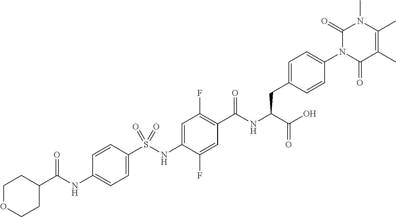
C1=C(S(NC2=CC(F)=C(C(NC(C(O)=O)CC3=CC=C(N4C(=O)C(C)=C(C)N(C)C4=O)C=C3)=O)C=C2F)(=O)=O)C=CC(NC(C2CCOCC2)=O)=C1
